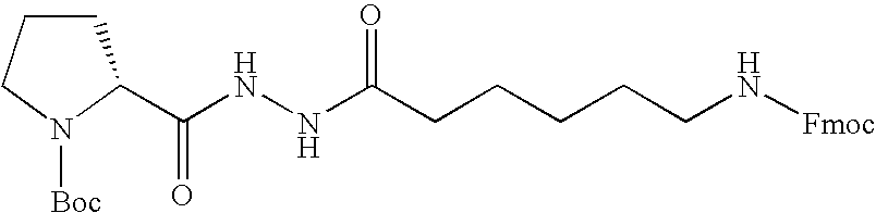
C1CCN([Boc])C1C(NNC(CCCCCN[Fmoc])=O)=O
